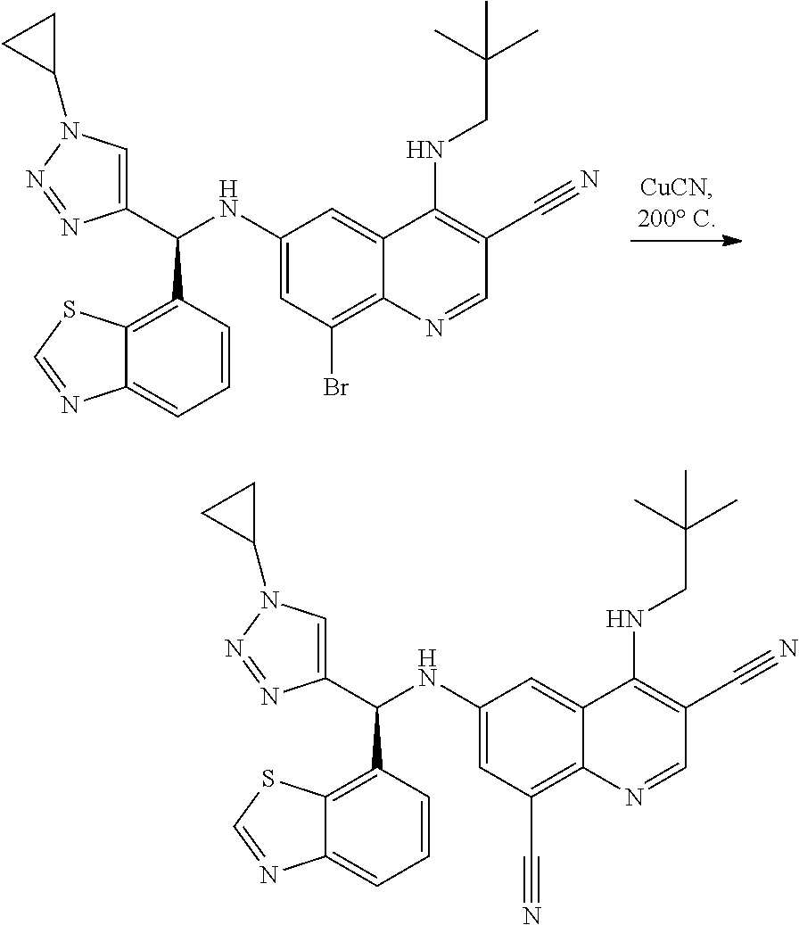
C1(NC(C2=C3C(=CC=C2)N=CS3)C2=CN(C3CC3)N=N2)=CC(Br)=C2C(=C1)C(NCC(C)(C)C)=C(C#N)C=N2.C1(NC(C2=C3C(=CC=C2)N=CS3)C2=CN(C3CC3)N=N2)=CC(C#N)=C2C(=C1)C(NCC(C)(C)C)=C(C#N)C=N2
